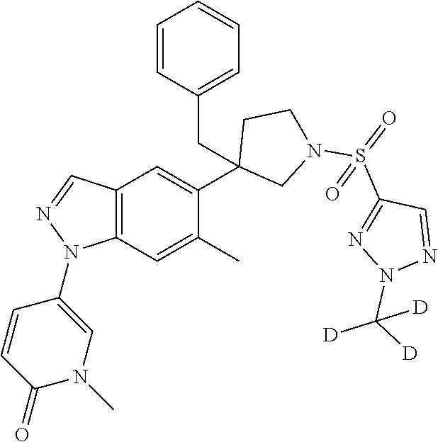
C1(C2=CC3=C(C=C2C)N(C2=CN(C)C(=O)C=C2)N=C3)(CC2=CC=CC=C2)CN(S(=O)(C2=NN(C([D])([D])[D])N=C2)=O)CC1
